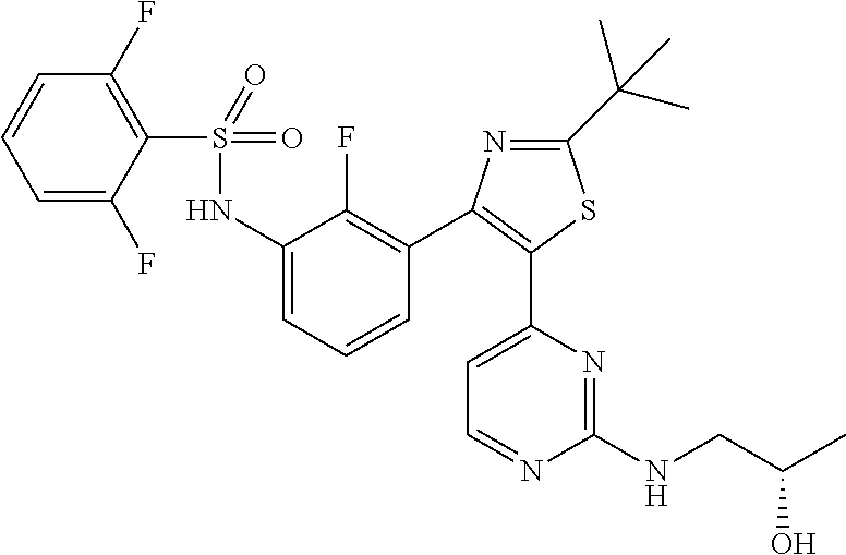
C1=C(C2=C(C3=C(F)C(NS(=O)(=O)C4=C(F)C=CC=C4F)=CC=C3)N=C(C(C)(C)C)S2)N=C(NCC(C)O)N=C1
